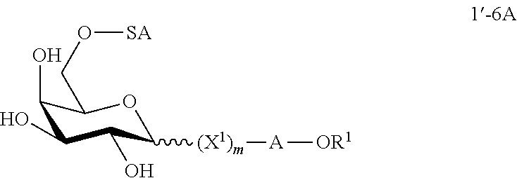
C1(O)C(O)C(O)C([(X1)m][A][OR1])OC1CO[SA]
